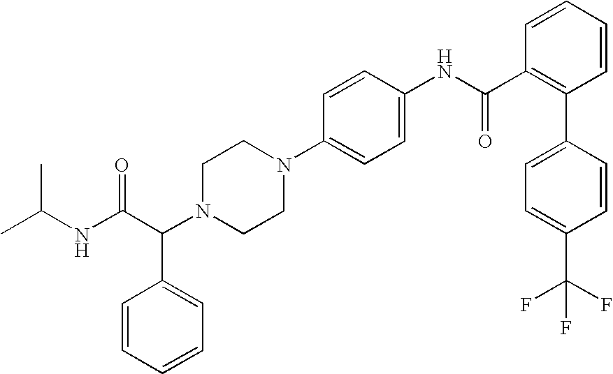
CC(NC(C(N1CCN(C2=CC=C(NC(C3=C(C4=CC=C(C(F)(F)F)C=C4)C=CC=C3)=O)C=C2)CC1)C1=CC=CC=C1)=O)C
